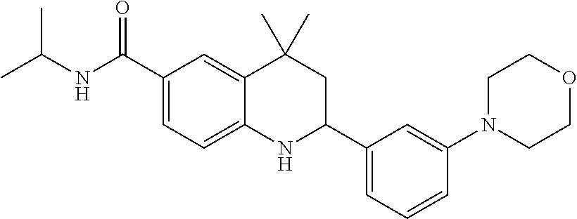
C1(C(NC(C)C)=O)=CC=C2C(=C1)C(C)(C)CC(C1=CC=CC(N3CCOCC3)=C1)N2
